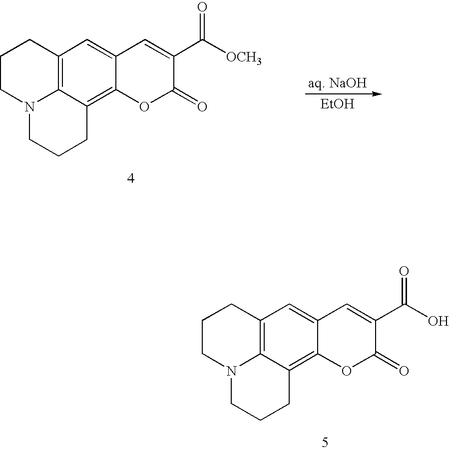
[aq. NaOH].C1CN2C3=C(C1)C=C1C(=C3CCC2)OC(=O)C(C([OCH3])=O)=C1.[EtOH].C1CN2C3=C(C1)C=C1C(=C3CCC2)OC(=O)C(C(O)=O)=C1
